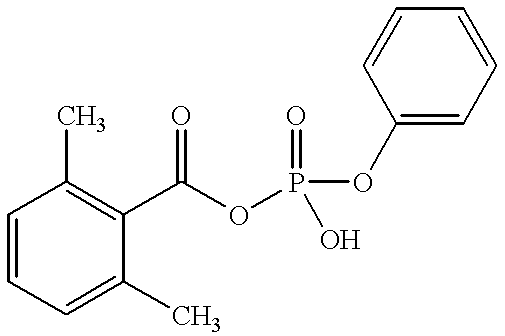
C1=CC=C(C)C(C(OP(OC2=CC=CC=C2)(=O)O)=O)=C1C
